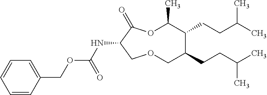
N(C1C(=O)OC(C)C(CCC(C)C)C(CCC(C)C)COC1)C(OCC1=CC=CC=C1)=O
